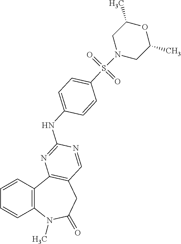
C1=CC2=C(C=C1)N(C)C(=O)CC1=C2N=C(NC2=CC=C(S(=O)(=O)N3CC(C)OC(C)C3)C=C2)N=C1
